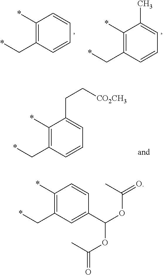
C1(*)=C(C*)C=CC=C1.C1(*)=C(C*)C=CC=C1C.C1(*)=C(C*)C=CC=C1CC[CO2CH3].C1(*)=C(C*)C=C(C(OC(=O)C)OC(=O)C)C=C1
